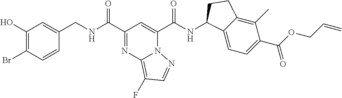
C1=CC(CNC(C2=NC3=C(F)C=NN3C(C(NC3C4=CC=C(C(=O)OCC=C)C(C)=C4CC3)=O)=C2)=O)=CC(O)=C1Br
